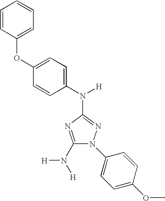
C1(N([H])[H])=NC(N(C2=CC=C(OC3=CC=CC=C3)C=C2)[H])=NN1C1=CC=C(OC)C=C1
